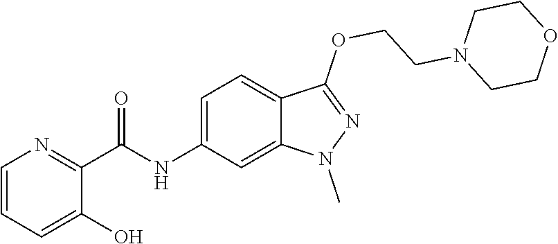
C(NC1=CC=C2C(=C1)N(C)N=C2OCCN1CCOCC1)(C1=NC=CC=C1O)=O
